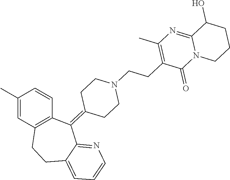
C1(=C2C3=NC=CC=C3CCC3=C2C=CC(C)=C3)CCN(CCC2=C(C)N=C3N(C2=O)CCCC3O)CC1
